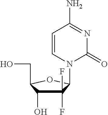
C1(F)(F)C(O)C(CO)OC1N1C(=O)N=C(N)C=C1
